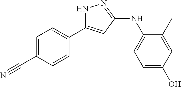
C1=C(C#N)C=CC(C2=CC(NC3=CC=C(O)C=C3C)=NN2)=C1
